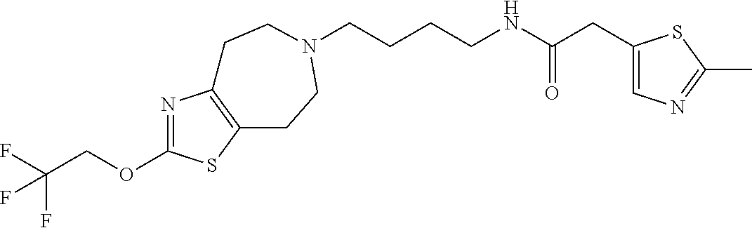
C(CCCNC(CC1=CN=C(C)S1)=O)N1CCC2=C(N=C(OCC(F)(F)F)S2)CC1
